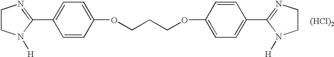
C1=CC(OCCCOC2=CC=C(C3=NCCN3[H])C=C2)=CC=C1C1=NCCN1[H].[(HCl)2]
